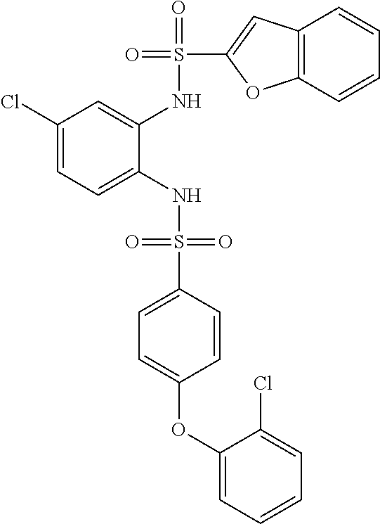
C1(Cl)=CC=C(NS(=O)(=O)C2=CC=C(OC3=CC=CC=C3Cl)C=C2)C(NS(=O)(C2=CC3=C(O2)C=CC=C3)=O)=C1
